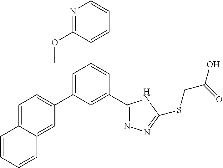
C1(C2=NN=C(SCC(O)=O)N2)=CC(C2=CC=C3C(=C2)C=CC=C3)=CC(C2=CC=CN=C2OC)=C1
